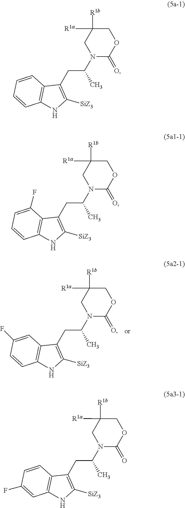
C12=C(NC([SiZ3])=C1CC(N1C(=O)OCC([R1a])([R1b])C1)C)C=CC(F)=C2.C12=C(NC([SiZ3])=C1CC(N1C(=O)OCC([R1a])([R1b])C1)C)C=C(F)C=C2.C12=C(NC([SiZ3])=C1CC(N1C(=O)OCC([R1a])([R1b])C1)C)C=CC=C2.C12=C(NC([SiZ3])=C1CC(N1C(=O)OCC([R1a])([R1b])C1)C)C=CC=C2F
